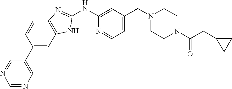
C1(NC2=NC3=C(N2)C=C(C2=CN=CN=C2)C=C3)=CC(CN2CCN(C(=O)CC3CC3)CC2)=CC=N1
